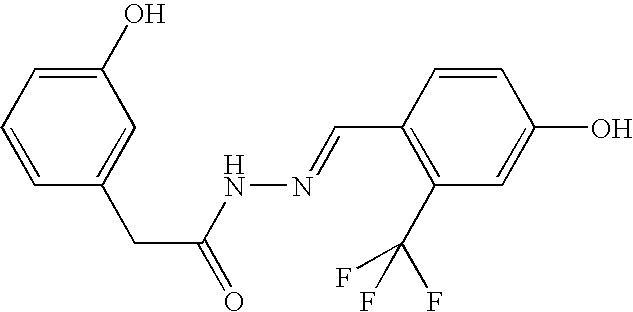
C1(O)=CC=CC(CC(=O)NN=CC2=C(C(F)(F)F)C=C(O)C=C2)=C1
